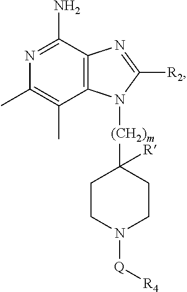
N1=C(N)C2=C(C(C)=C1C)N([(CH2)m]C1([R])CCN([Q][R4])CC1)C([R2])=N2
